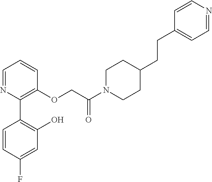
C1=NC(C2=C(O)C=C(F)C=C2)=C(OCC(N2CCC(CCC3=CC=NC=C3)CC2)=O)C=C1
